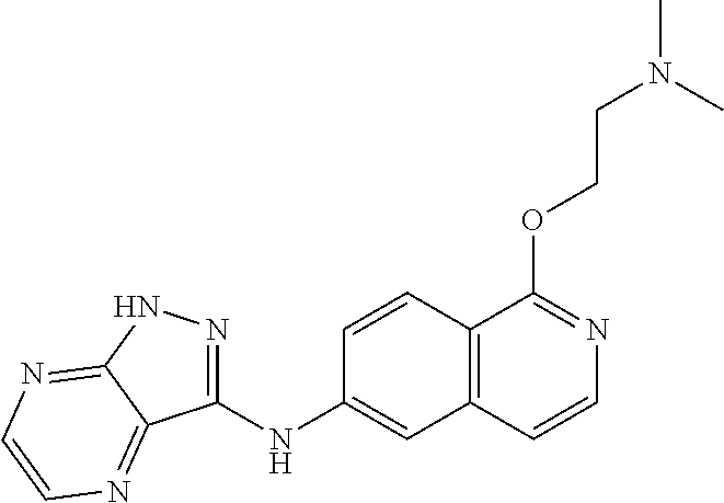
O(C1=NC=CC2=C1C=CC(NC1=NNC3=NC=CN=C13)=C2)CCN(C)C
